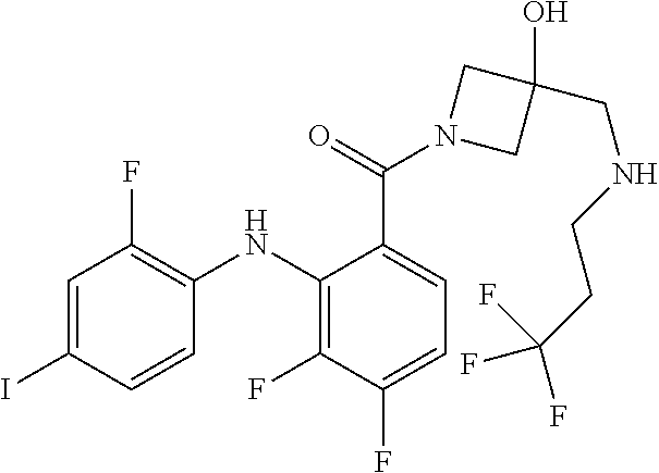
C1=C(I)C=CC(NC2=C(F)C(F)=CC=C2C(N2CC(O)(CNCCC(F)(F)F)C2)=O)=C1F
